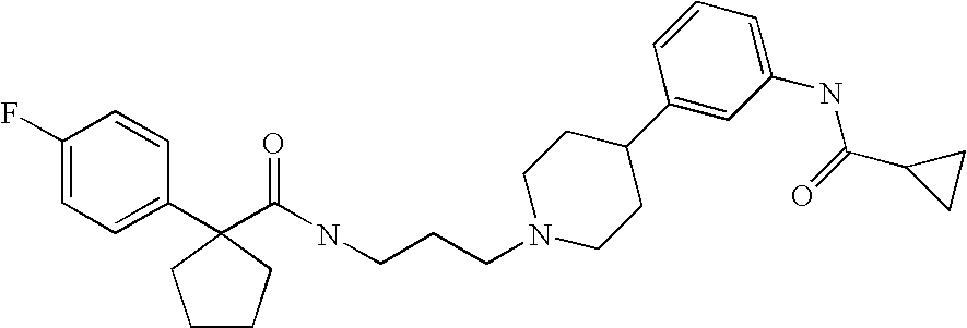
C1(F)=CC=C(C2(C(NCCCN3CCC(C4=CC(NC(=O)C5CC5)=CC=C4)CC3)=O)CCCC2)C=C1
